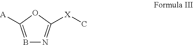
B1=C([A])OC([X]C)=N1
